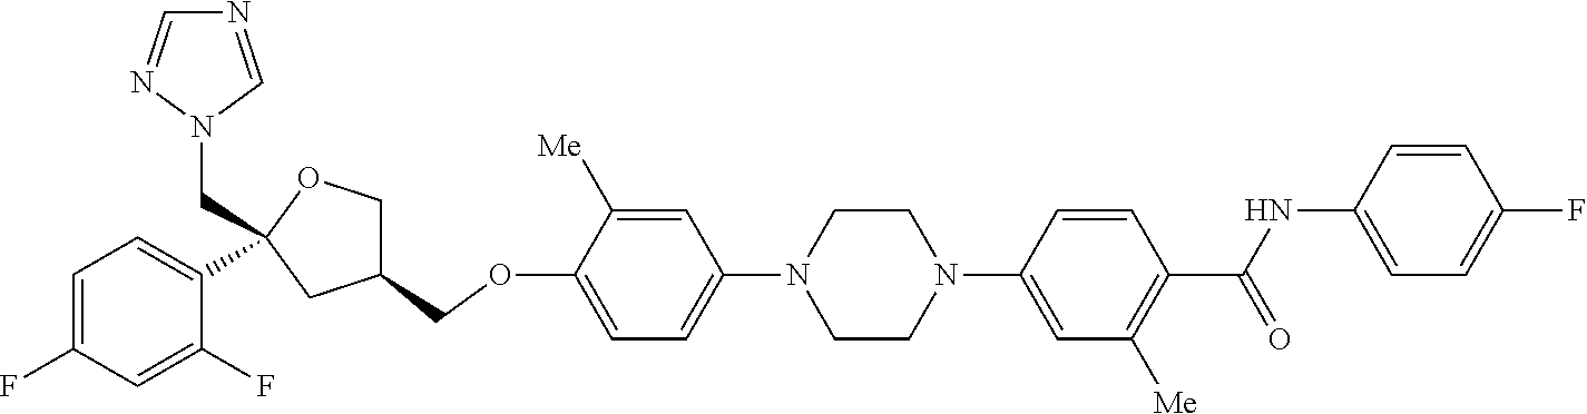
C1=C([Me])C(OCC2COC(CN3C=NC=N3)(C3=CC=C(F)C=C3F)C2)=CC=C1N1CCN(C2=CC([Me])=C(C(NC3=CC=C(F)C=C3)=O)C=C2)CC1
